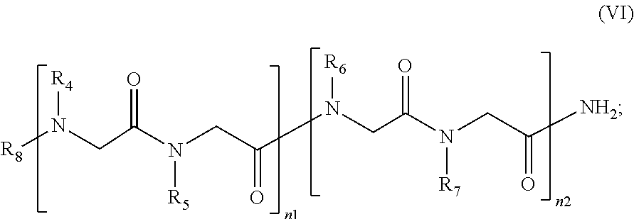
[R8]N(CC(N(CC(N(CC(N(CC([NH2])=O)[R7])=O)[R6])=O)[R5])=O)[R4]
